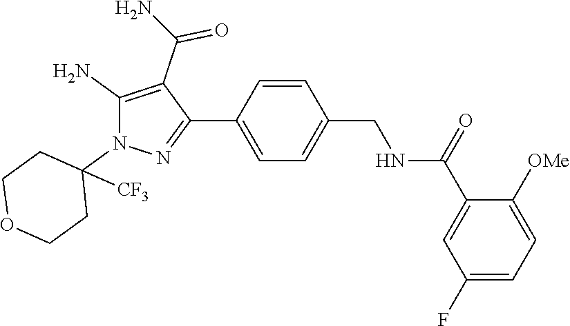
C1=CC(CNC(C2=CC(F)=CC=C2[OMe])=O)=CC=C1C1=NN(C2([CF3])CCOCC2)C(N)=C1C(N)=O
